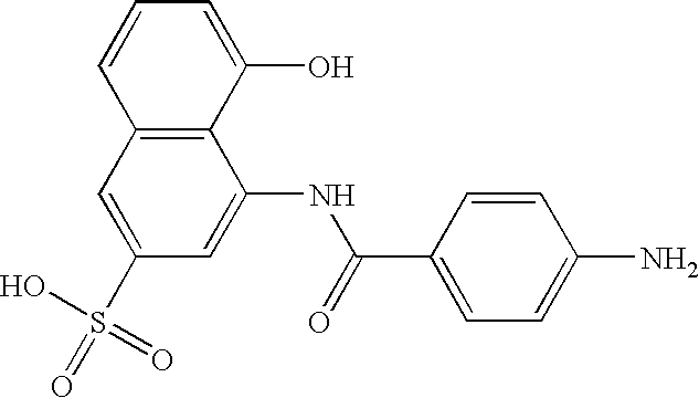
C1(S(=O)(O)=O)=CC2=C(C(NC(C3=CC=C(N)C=C3)=O)=C1)C(O)=CC=C2
